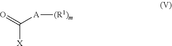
O=C([A][(R1)m])[X]
